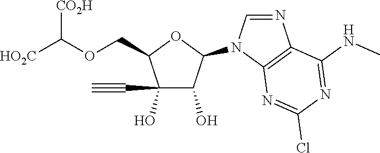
C1(O)(C#C)C(O)C(N2C=NC3=C2N=C(Cl)N=C3NC)OC1COC([HO2C])[CO2H]
